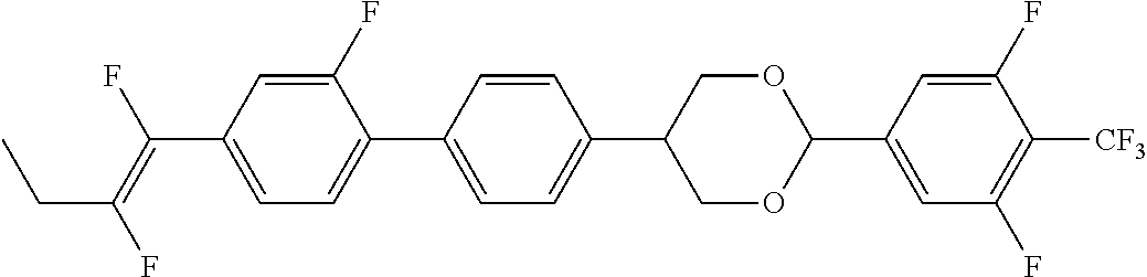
C(C1=CC=C(C2=CC=C(C3COC(C4=CC(F)=C([CF3])C(F)=C4)OC3)C=C2)C(F)=C1)(=C(F)CC)F
